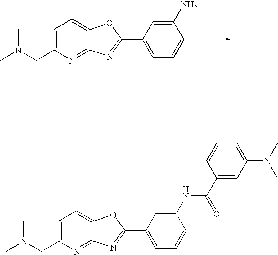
C1=C(CN(C)C)N=C2C(=C1)OC(C1=CC=CC(N)=C1)=N2.C1=C(CN(C)C)N=C2C(=C1)OC(C1=CC=CC(NC(C3=CC(N(C)C)=CC=C3)=O)=C1)=N2
